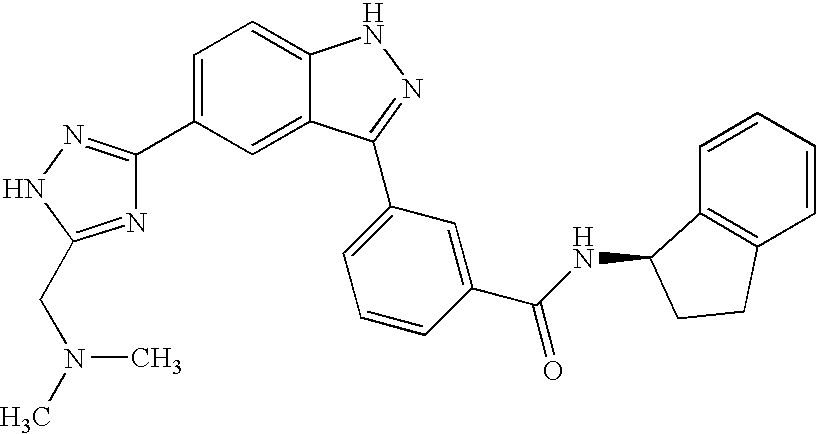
C1=C(C2=NNC(CN(C)C)=N2)C=C2C(=C1)NN=C2C1=CC=CC(C(NC2C3=C(C=CC=C3)CC2)=O)=C1
